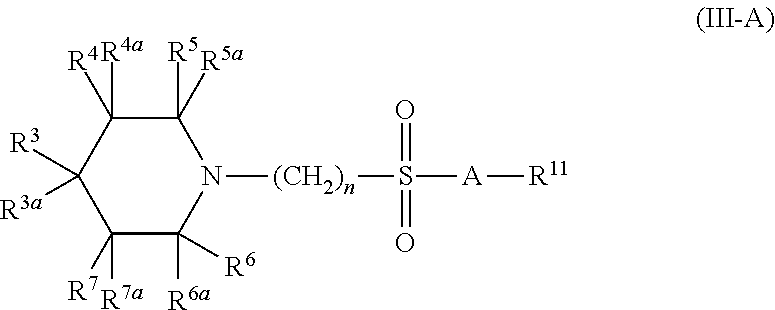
C1([R7])([R7a])C([R6a])([R6])N([(CH2)n]S(=O)(=O)[A][R11])C([R5a])([R5])C([R4])([R4a])C1([R3])[R3a]
